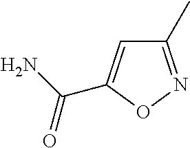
C1(C)=NOC(C(N)=O)=C1
